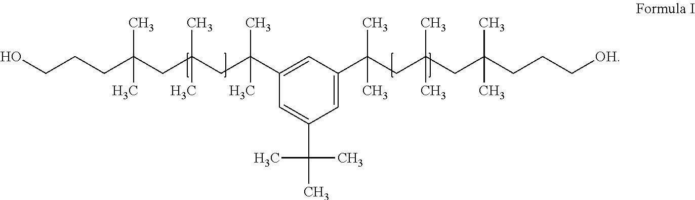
OCCCC(CC(CC(C1=CC(C(CC(CC(C)(CCC[OH])C)(C)C)(C)C)=CC(C(C)(C)C)=C1)(C)C)(C)C)(C)C
